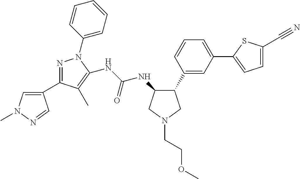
C1(C2=NN(C3=CC=CC=C3)C(NC(=O)NC3C(C4=CC(C5=CC=C(C#N)S5)=CC=C4)CN(CCOC)C3)=C2C)=CN(C)N=C1
